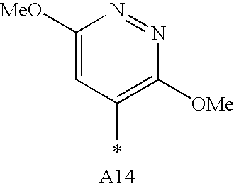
C1([MeO])=CC(*)=C([OMe])N=N1
